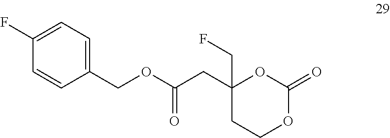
C1(CC(OCC2=CC=C(F)C=C2)=O)(CF)CCOC(=O)O1
